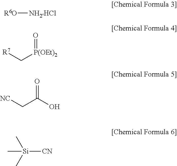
[R6O][NH2HCl].[R7]C[P(OEt)2]=O.[NC]CC(O)=O.[Si]([CN])(C)(C)C
